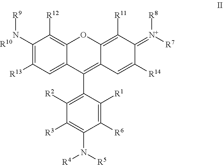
C1([R3])=C(N([R5])[R4])C([R6])=C([R1])C(C2=C3C(=C([R11])C(=[N+]([R7])[R8])C([R14])=C3)OC3=C([R12])C(N[R9])=C([R13])C=C23)=C1[R2].[R10]
